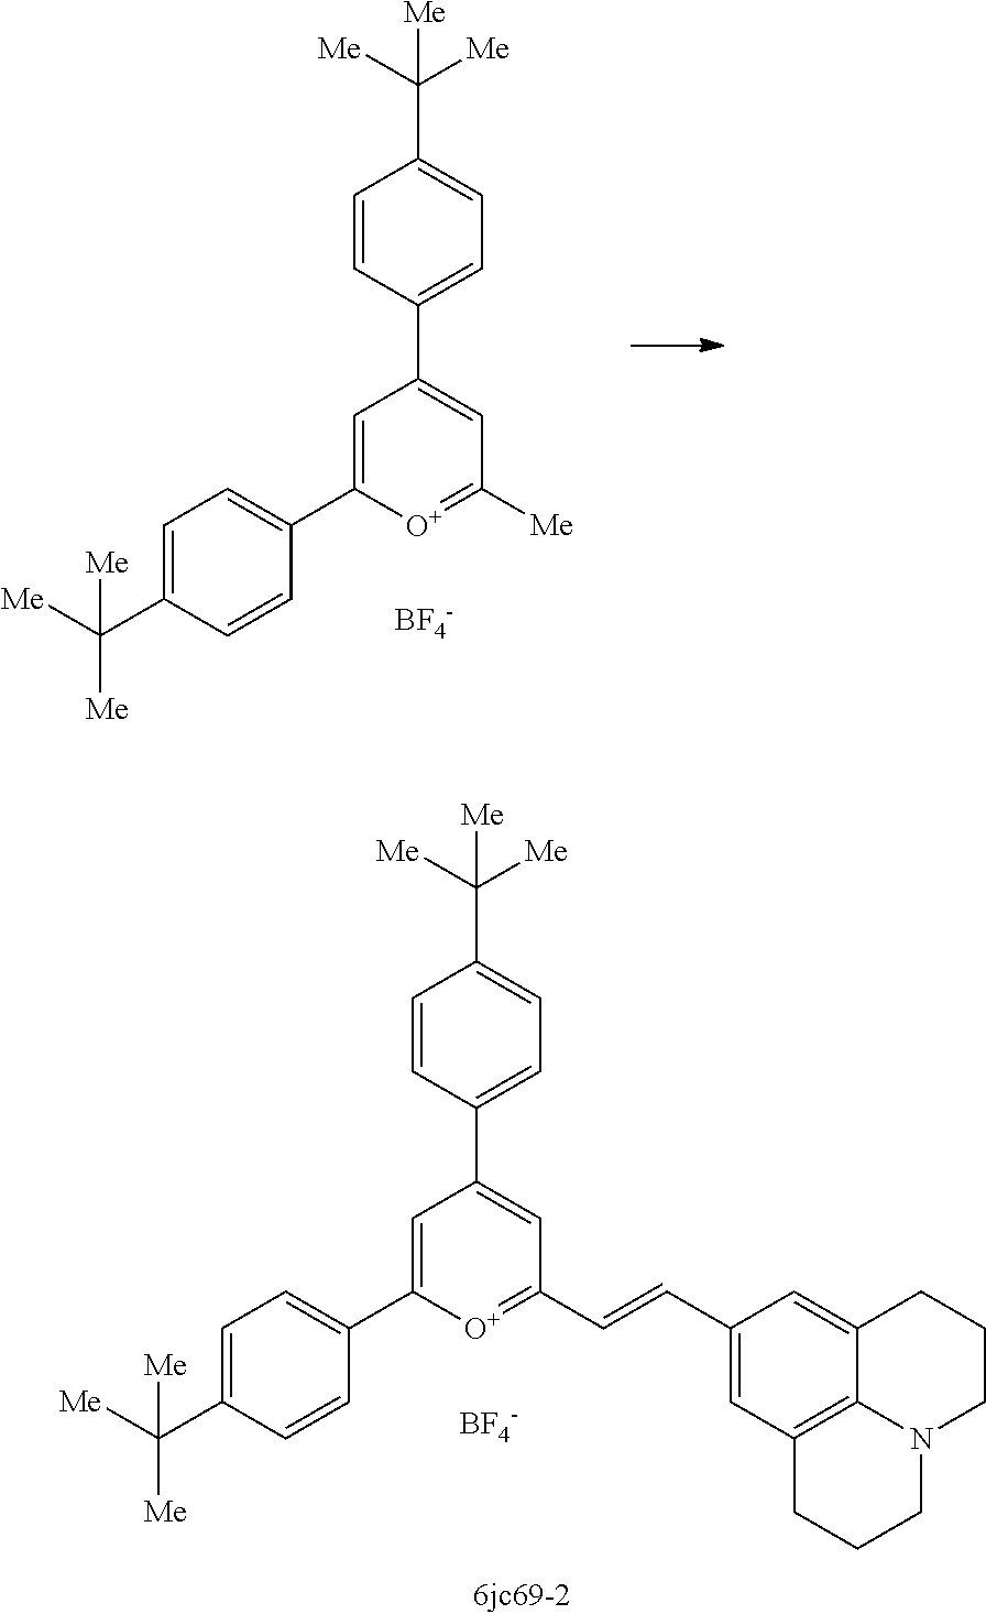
C1=CC(C2=CC([Me])=[O+]C(C3=CC=C(C([Me])([Me])[Me])C=C3)=C2)=CC=C1C([Me])([Me])[Me].[BF4-].C1=CC(C2=CC(C=CC3=CC4=C5C(=C3)CCCN5CCC4)=[O+]C(C3=CC=C(C([Me])([Me])[Me])C=C3)=C2)=CC=C1C([Me])([Me])[Me].[BF4-]
